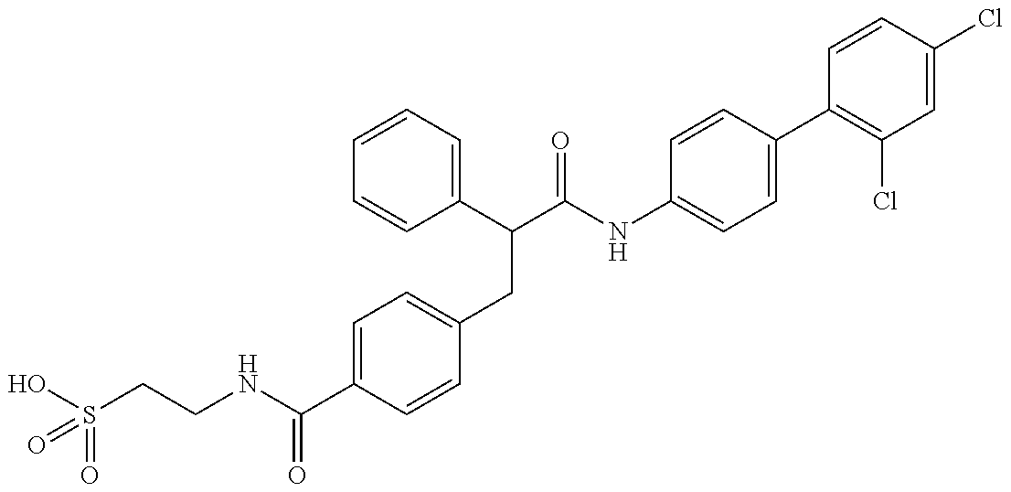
OS(CCNC(C1=CC=C(CC(C(NC2=CC=C(C3=C(Cl)C=C(Cl)C=C3)C=C2)=O)C2=CC=CC=C2)C=C1)=O)(=O)=O
